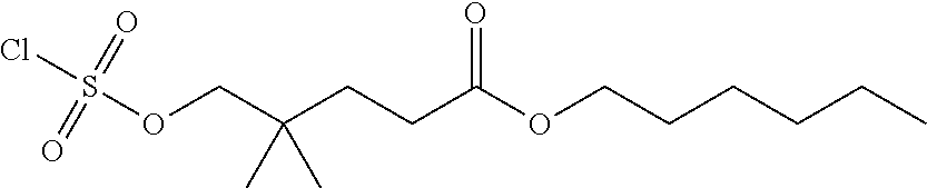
O(CCCCCC)C(CCC(C)(C)COS(Cl)(=O)=O)=O
